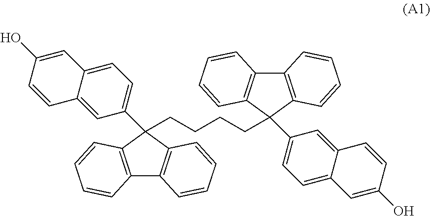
C12=C(C(CCCCC3(C4=CC=C5C(=C4)C=CC(O)=C5)C4=C(C5=C3C=CC=C5)C=CC=C4)(C3=CC=C4C(=C3)C=CC(O)=C4)C3=C1C=CC=C3)C=CC=C2
